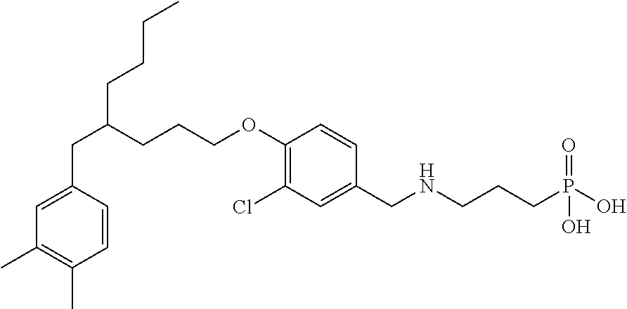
CCCCC(CCCOC1=C(Cl)C=C(CNCCCP(=O)(O)O)C=C1)CC1=CC(C)=C(C)C=C1
